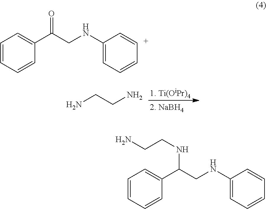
NCCN.C1=CC=CC(C(CNC2=CC=C[C+]=C2)=O)=C1.C1=CC=CC(C(CNC2=CC=CC=C2)NCCN)=C1
